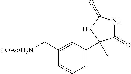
C1=C(C2(C)C(=O)NC(=O)N2)C=C(C[HOAcH2N])C=C1
